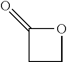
O1C(=O)CC1
